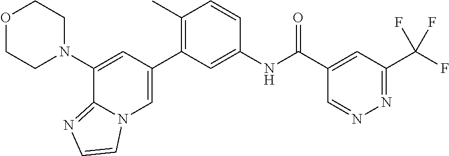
O1CCN(C2=CC(C3=C(C)C=CC(NC(C4=CC(C(F)(F)F)=NN=C4)=O)=C3)=CN3C2=NC=C3)CC1
